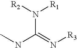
[R2]N([R1])C(=N[R3])NC
